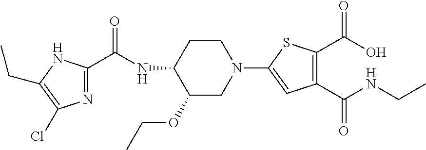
N1=C(C(=O)NC2C(OCC)CN(C3=CC(C(=O)NCC)=C(C(=O)O)S3)CC2)NC(CC)=C1Cl
